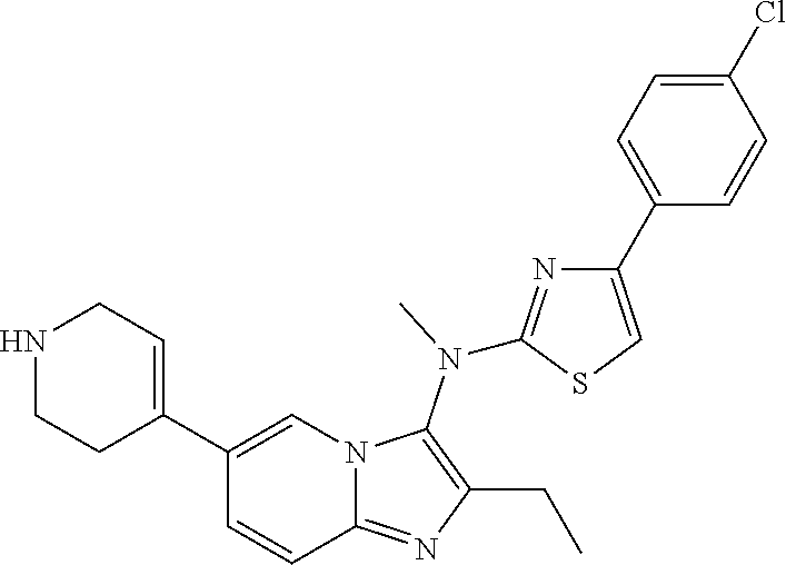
N1CCC(C2=CN3C(=NC(CC)=C3N(C)C3=NC(C4=CC=C(Cl)C=C4)=CS3)C=C2)=CC1
